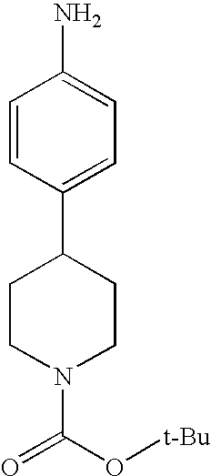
NC1=CC=C(C2CCN(C(=O)O[t-Bu])CC2)C=C1
